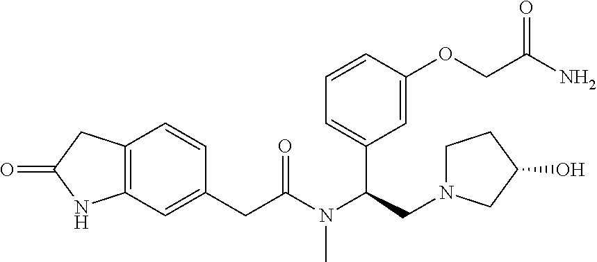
C1(CC(N(C(CN2CCC(O)C2)C2=CC=CC(OCC(N)=O)=C2)C)=O)=CC2=C(C=C1)CC(=O)N2
